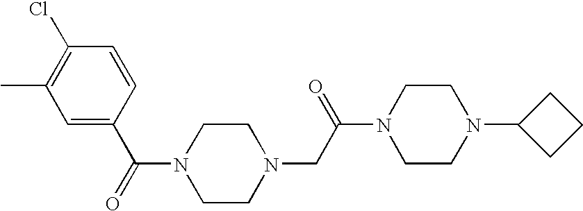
C(N1CCN(CC(N2CCN(C3CCC3)CC2)=O)CC1)(=O)C1=CC(C)=C(Cl)C=C1
